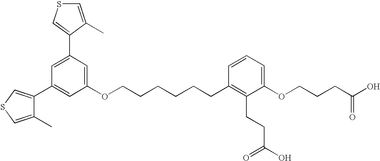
C1=C(C2=CSC=C2C)C=C(OCCCCCCC2=C(CCC(O)=O)C(OCCCC(O)=O)=CC=C2)C=C1C1=CSC=C1C
